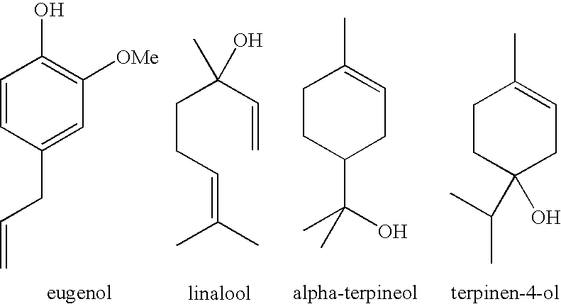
C1=CC(CC=C)=CC([OMe])=C1O.C(CC=C(C)C)C(C=C)(C)O.C1CC(C(O)(C)C)CC=C1C.C1CC(O)(C(C)C)CC=C1C
